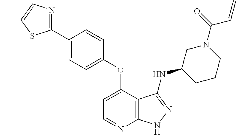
C1=C(OC2=CC=C(C3=NC=C(C)S3)C=C2)C2=C(N=C1)NN=C2NC1CCCN(C(=O)C=C)C1
